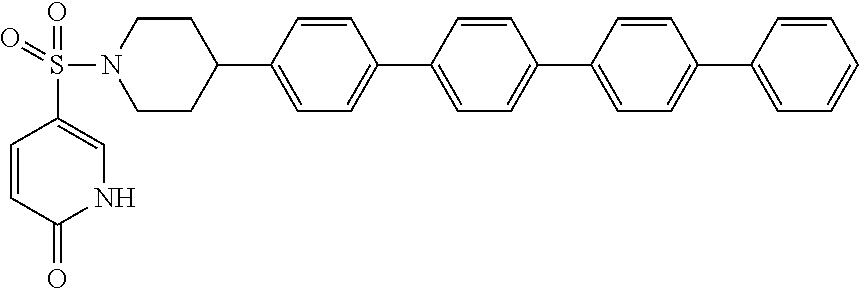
C1=CC(=O)NC=C1S(N1CCC(C2=CC=C(C3=CC=C(C4=CC=C(C5=CC=CC=C5)C=C4)C=C3)C=C2)CC1)(=O)=O
